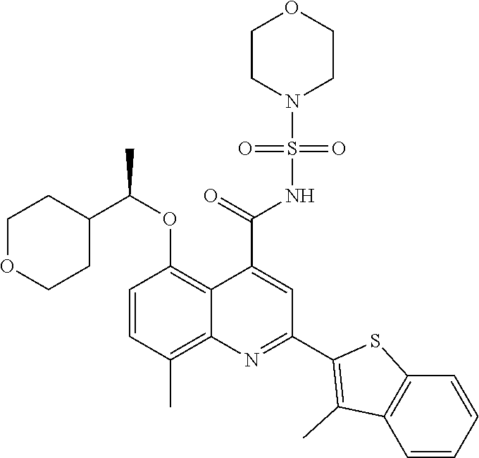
C1=CC(C)=C2C(=C1OC(C1CCOCC1)C)C(C(=O)NS(N1CCOCC1)(=O)=O)=CC(C1=C(C)C3=C(S1)C=CC=C3)=N2
